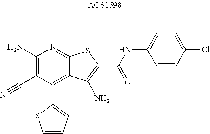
C1(C#N)=C(N)N=C2C(=C1C1=CC=CS1)C(N)=C(C(NC1=CC=C(Cl)C=C1)=O)S2
